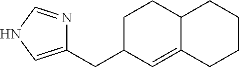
C1(CC2C=C3C(CC2)CCCC3)=CNC=N1
